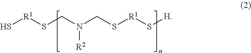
S[R1]SCN(CS[R1]S[H])[R2]
